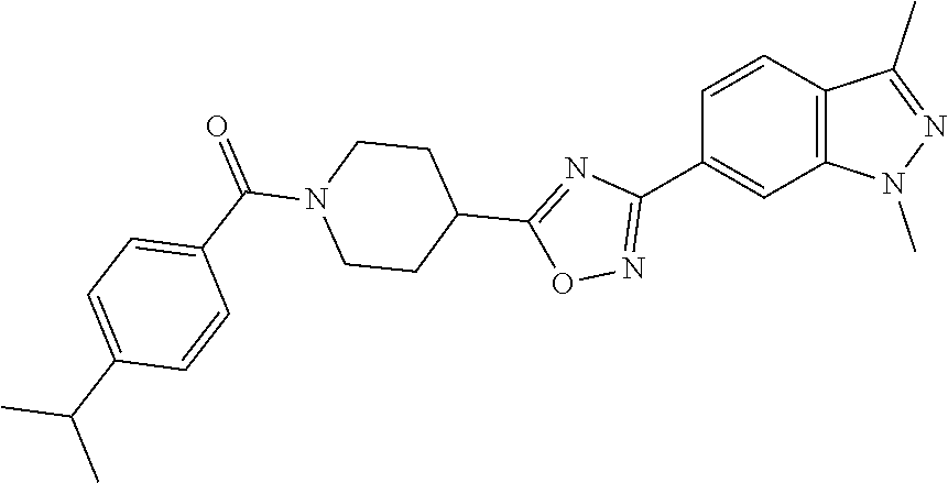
C1=CC(C2=NOC(C3CCN(C(C4=CC=C(C(C)C)C=C4)=O)CC3)=N2)=CC2=C1C(C)=NN2C
